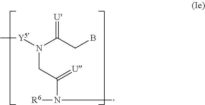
[R6]N(C)C(CN([Y5]C)C(CB)=[U])=[U]
